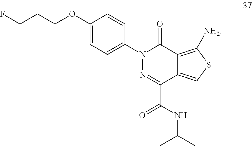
C(CCOC1=CC=C(N2N=C(C(NC(C)C)=O)C3=CSC([NH2])=C3C2=O)C=C1)F
